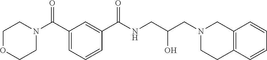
C1(C(N2CCOCC2)=O)=CC=CC(C(NCC(CN2CCC3=C(C2)C=CC=C3)O)=O)=C1
